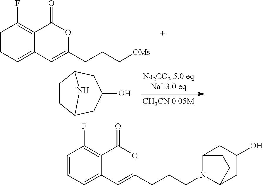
C1=CC=C2C(=C1F)C(=O)OC(CCC[OMs])=C2.C1CC2CC(O)CC1N2.C1=CC=C2C(=C1F)C(=O)OC(CCCN1C3CC(O)CC1CC3)=C2
